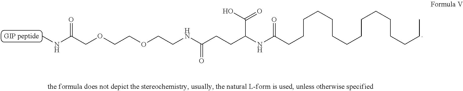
CNC(COCCOCCNC(CCC(NC(CCCCCCCCCCCCCCC)=O)C(=O)O)=O)=O
